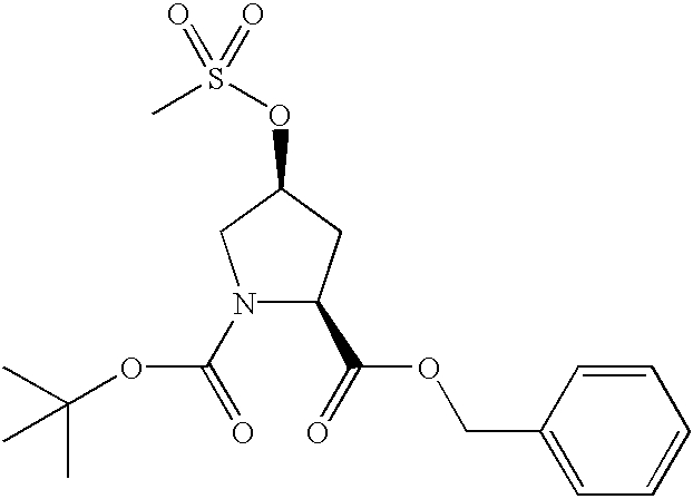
N1(C(OC(C)(C)C)=O)C(C(OCC2=CC=CC=C2)=O)CC(OS(C)(=O)=O)C1
